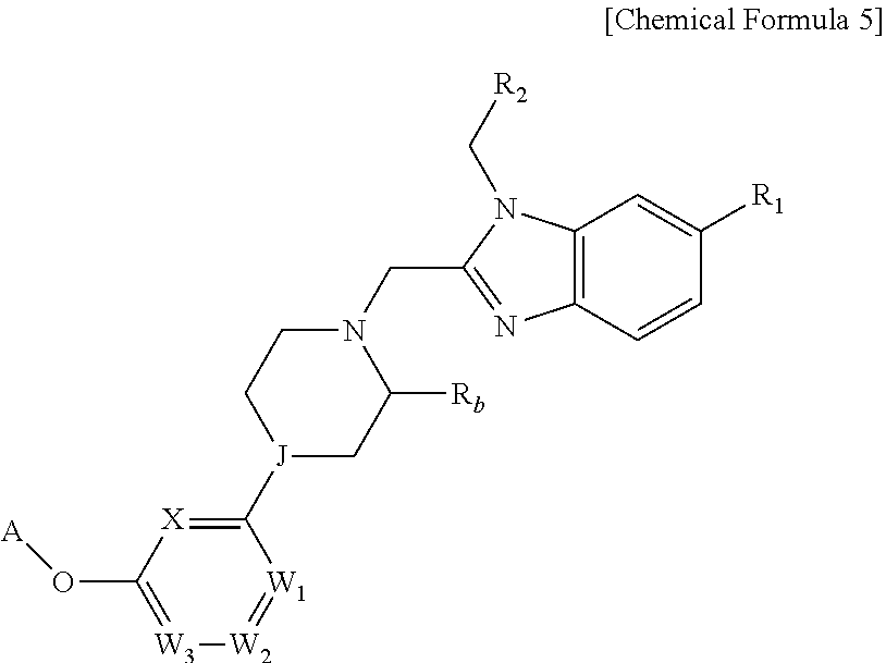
[J]1(C2=[X]C(O[A])=[W3][W2]=[W1]2)CC([Rb])N(CC2=NC3=C(C=C([R1])C=C3)N2C[R2])CC1
